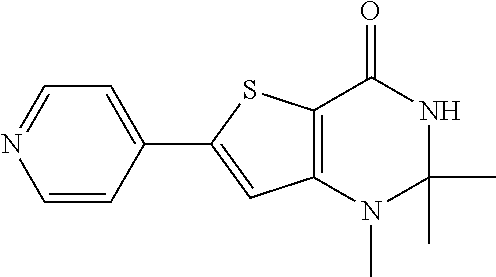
C1=CC(C2=CC3=C(S2)C(=O)NC(C)(C)N3C)=CC=N1
